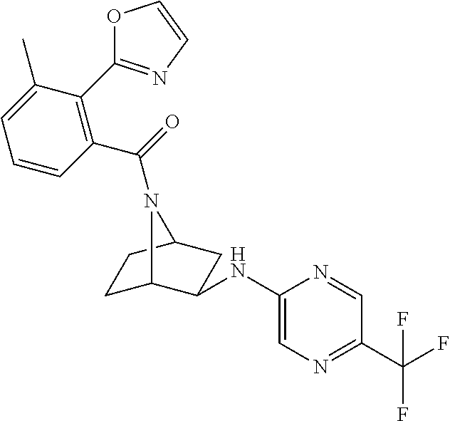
C1C2C(NC3=CN=C(C(F)(F)F)C=N3)CC(C1)N2C(C1=C(C2=NC=CO2)C(C)=CC=C1)=O
